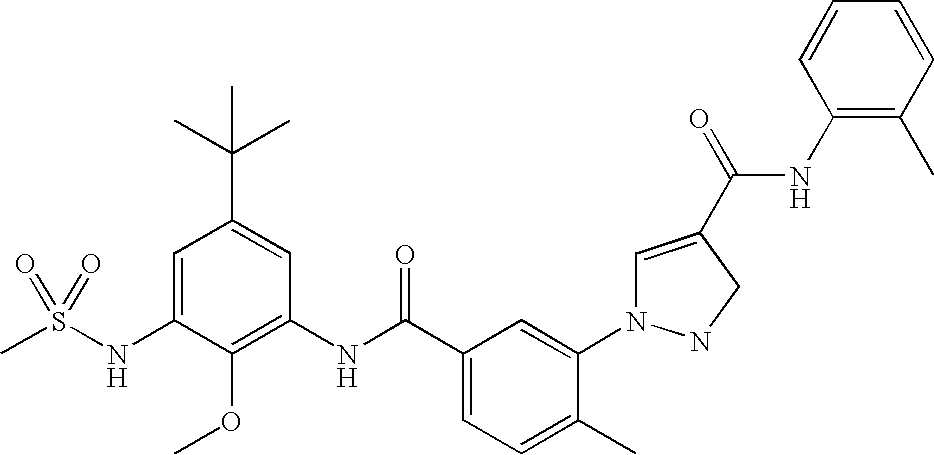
CS(NC1=CC(C(C)(C)C)=CC(NC(C2=CC=C(C)C(N3C=C(C(=O)NC4=C(C)C=CC=C4)CN3)=C2)=O)=C1OC)(=O)=O
